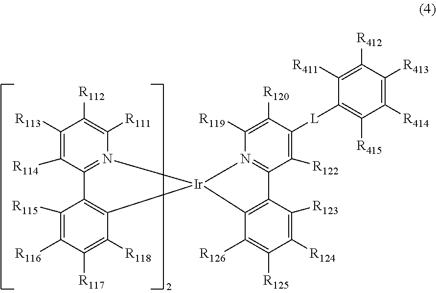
C1([R113])=C([R114])C2=N(C([R111])=C1[R112])[Ir]1(C3=C2C([R115])=C([R116])C([R117])=C3[R118])N2=C(C([R122])=C([L]C3=C([R415])C([R414])=C([R413])C([R412])=C3[R411])C([R120])=C2[R119])C2=C1C([R126])=C([R125])C([R124])=C2[R123]
